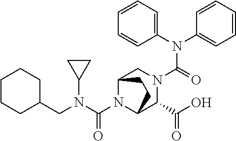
N(C(=O)N1CC2N(C(N(C3CC3)CC3CCCCC3)=O)C(C1C(O)=O)CC2)(C1=CC=CC=C1)C1=CC=CC=C1
